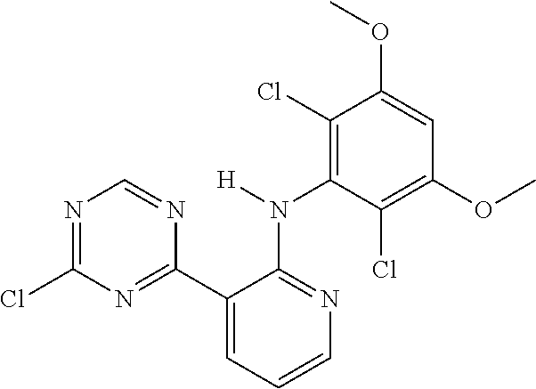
N1=C(Cl)N=C(C2=CC=CN=C2N(C2=C(Cl)C(OC)=CC(OC)=C2Cl)[H])N=C1
